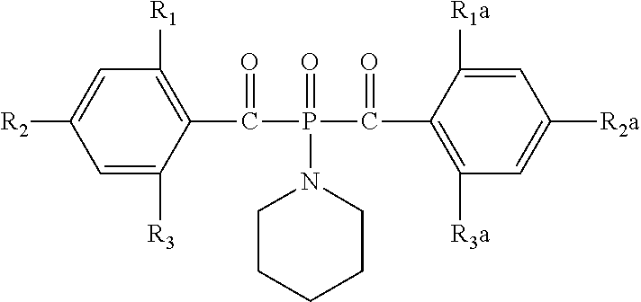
C1([R1])=C(C(P(C(C2=C([R3a])C=C([R2a])C=C2[R1a])=O)(N2CCCCC2)=O)=O)C([R3])=CC([R2])=C1
